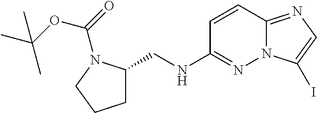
C1(NCC2CCCN2C(=O)OC(C)(C)C)=NN2C(=NC=C2I)C=C1
